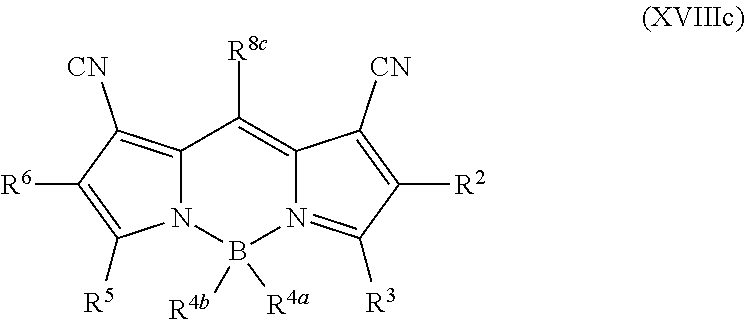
B1([R4a])([R4b])N2C(=C([CN])C([R6])=C2[R5])C([R8c])=C2C([CN])=C([R2])C([R3])=N12
